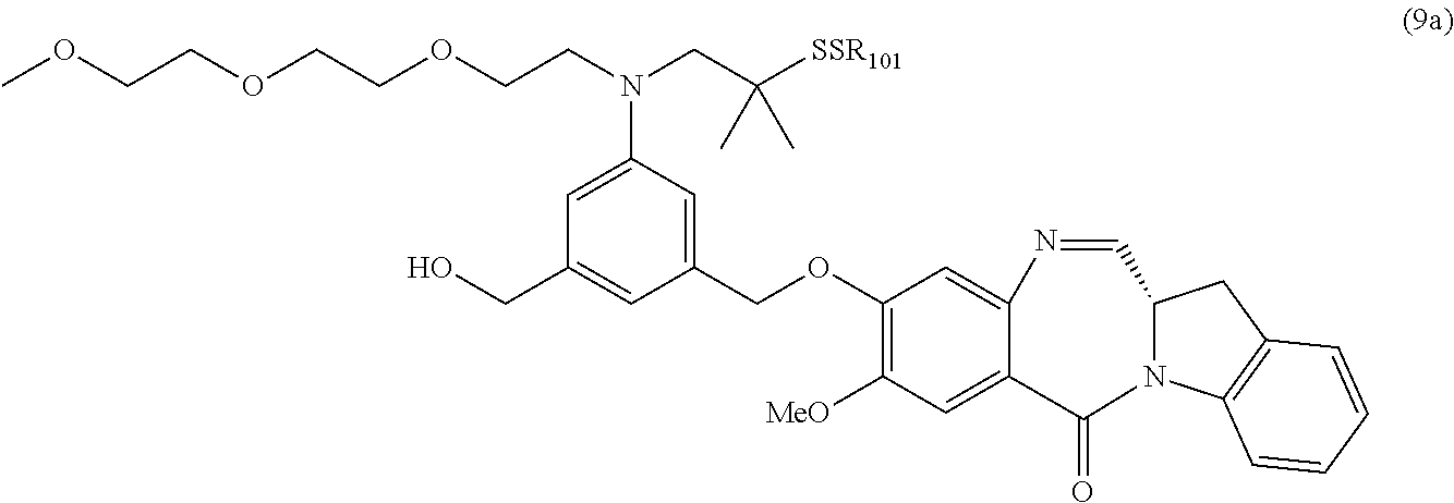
OCC1=CC(COC2=C([MeO])C=C3C(=C2)N=CC2N(C4=C(C2)C=CC=C4)C3=O)=CC(N(CCOCCOCCOC)CC([SSR101])(C)C)=C1
